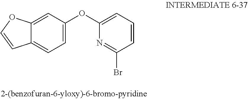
C1=CC=C(OC2=CC=C3C(=C2)OC=C3)N=C1Br
